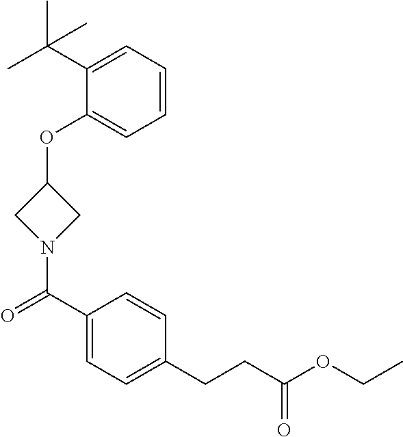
C1(OC2CN(C(=O)C3=CC=C(CCC(OCC)=O)C=C3)C2)=CC=CC=C1C(C)(C)C
